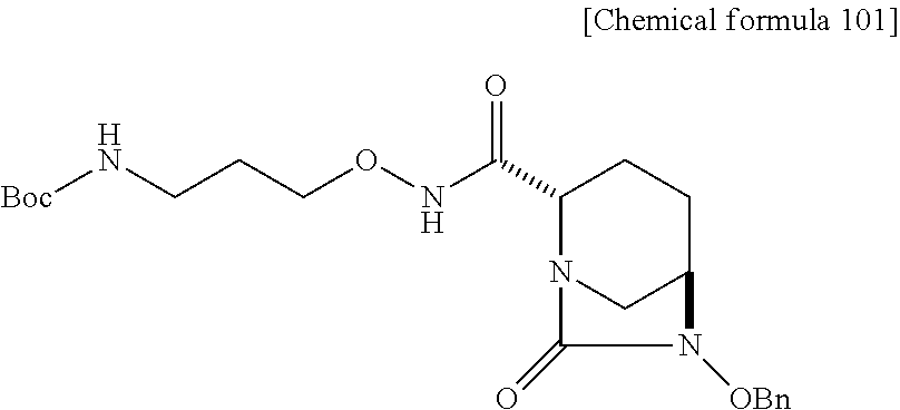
C1(C(NOCCCN[Boc])=O)N2CC(CC1)N([OBn])C2=O
